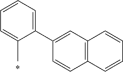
C1=CC=C(C2=CC3=C(C=C2)C=CC=C3)C(C)=C1
